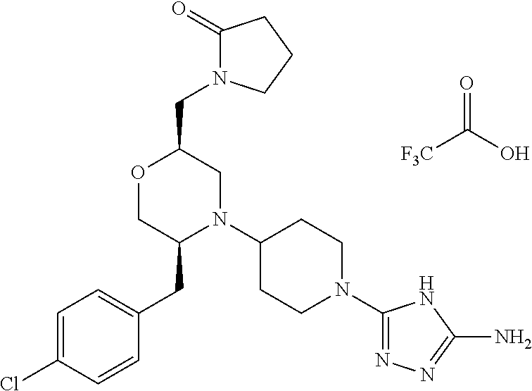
[F3C]C(O)=O.C(C1OCC(CC2=CC=C(Cl)C=C2)N(C2CCN(C3=NN=C(N)N3)CC2)C1)N1C(=O)CCC1
